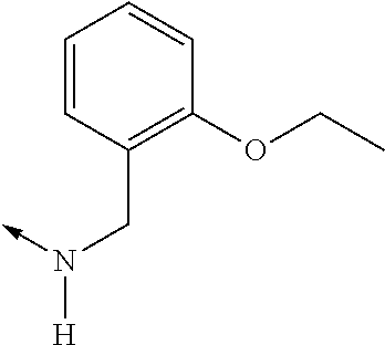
C-N(CC1=C(OCC)C=CC=C1)[H]
